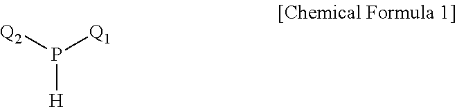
P([H])([Q2])[Q1]
